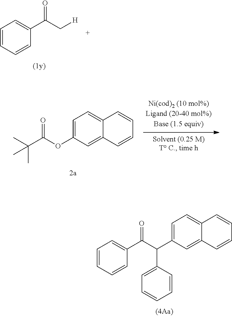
C(C(C1=CC=CC=C1)=O)[H].C(C(OC1=CC=C2C(=C1)C=CC=C2)=O)(C)(C)C.C1(C(C(C2=CC=C3C(=C2)C=CC=C3)C2=CC=CC=C2)=O)=CC=CC=C1
